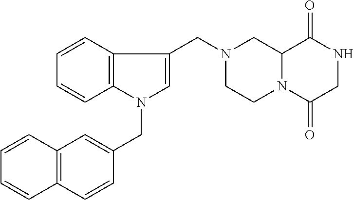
C12N(C(=O)CNC1=O)CCN(CC1=CN(CC3=CC4=C(C=C3)C=CC=C4)C3=C1C=CC=C3)C2
